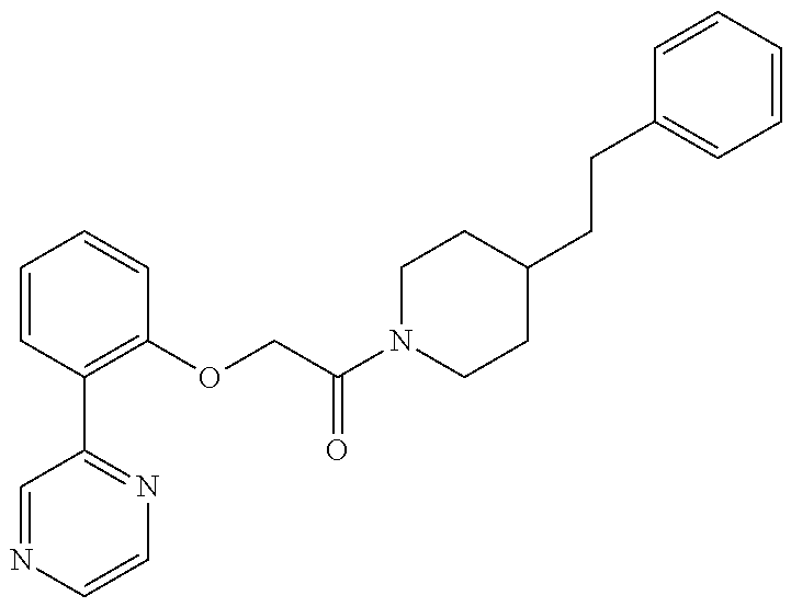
C1=NC=CN=C1C1=C(OCC(N2CCC(CCC3=CC=CC=C3)CC2)=O)C=CC=C1
